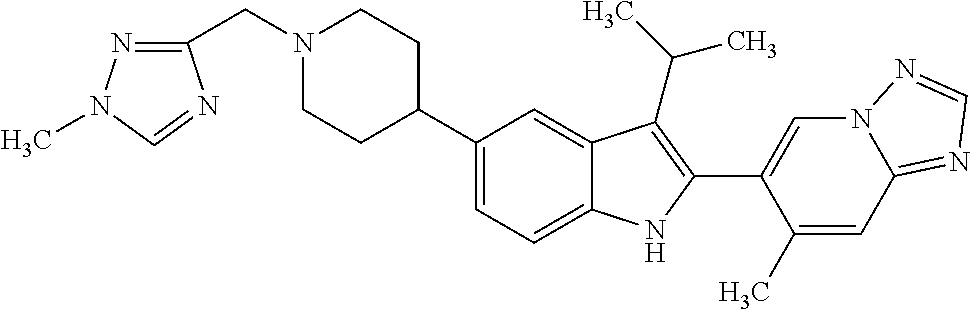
N1(CC2=NN(C)C=N2)CCC(C2=CC=C3C(=C2)C(C(C)C)=C(C2=CN4C(=NC=N4)C=C2C)N3)CC1
